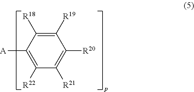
C1([R19])=C([R18])C([A])=C([R22])C([R21])=C1[R20]
